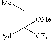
C(C([CF3])([Pyd])[OMe])[Me]
